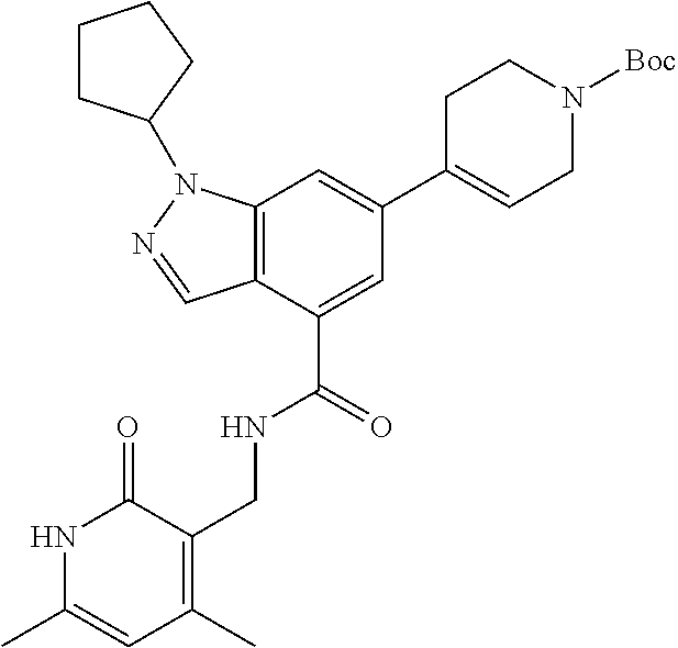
C12=C(C(C(=O)NCC3=C(C)C=C(C)NC3=O)=CC(C3=CCN([Boc])CC3)=C1)C=NN2C1CCCC1
